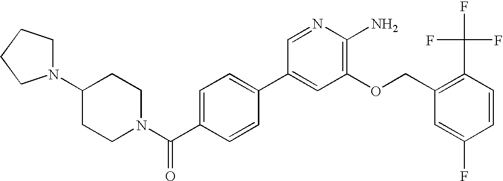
C1N(C2CCN(C(C3=CC=C(C4=CC(OCC5=C(C(F)(F)F)C=CC(F)=C5)=C(N)N=C4)C=C3)=O)CC2)CCC1
